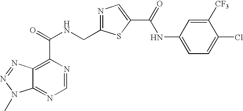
C12=NC=NC(C(=O)NCC3=NC=C(C(=O)NC4=CC=C(Cl)C([CF3])=C4)S3)=C1N=NN2C
